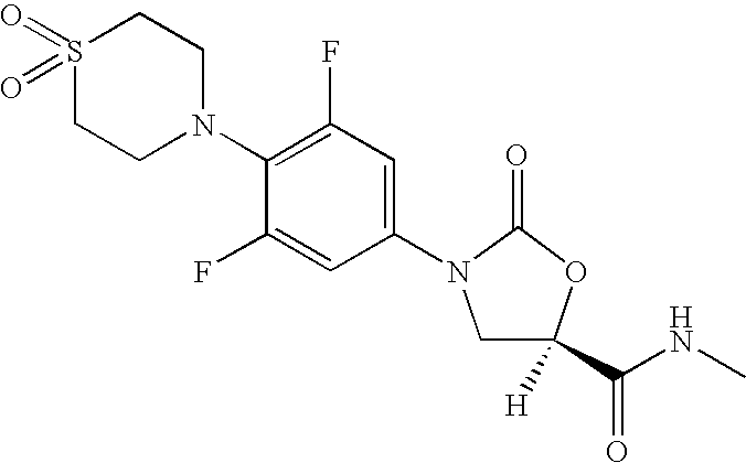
C1(N2CC([H])(C(NC)=O)OC2=O)=CC(F)=C(N2CCS(=O)(=O)CC2)C(F)=C1
